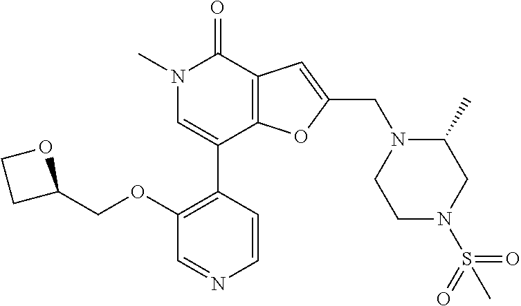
C1(COC2=C(C3=CN(C)C(=O)C4=C3OC(CN3CCN(S(=O)(=O)C)CC3C)=C4)C=CN=C2)OCC1
